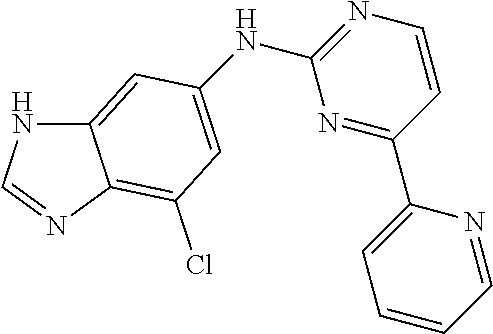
N1=C(NC2=CC(Cl)=C3C(=C2)NC=N3)N=C(C2=CC=CC=N2)C=C1
